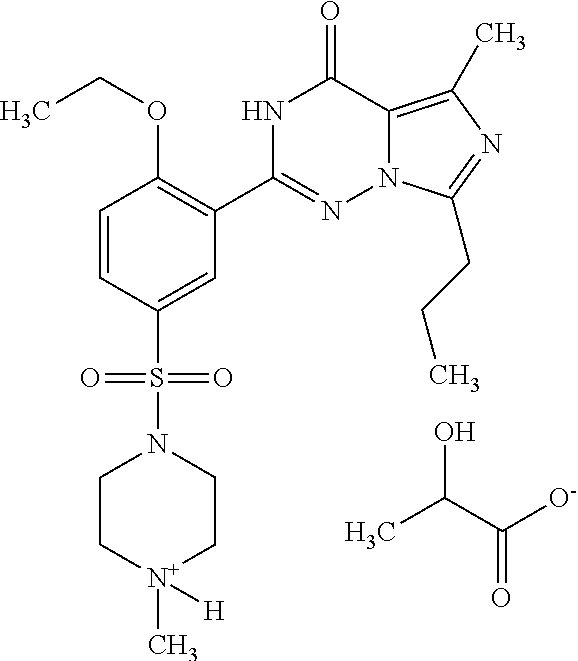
C1=CC(S(N2CC[N+](C)([H])CC2)(=O)=O)=CC(C2=NN3C(=C(C)N=C3CCC)C(=O)N2)=C1OCC.CC(C([O-])=O)O
